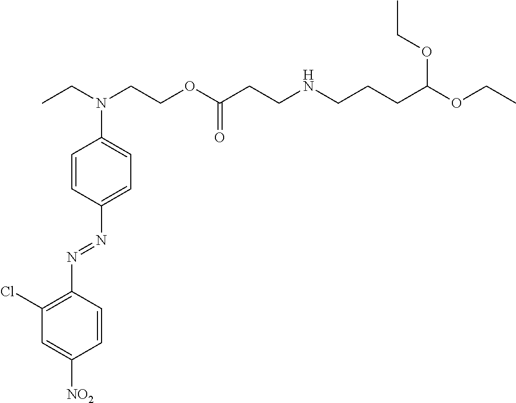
C1(Cl)=C(N=NC2=CC=C(N(CC)CCOC(CCNCCCC(OCC)OCC)=O)C=C2)C=CC([NO2])=C1
